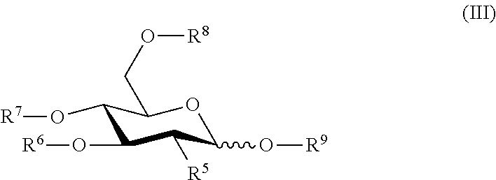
C1(O[R7])C(O[R6])C([R5])C(O[R9])OC1CO[R8]
